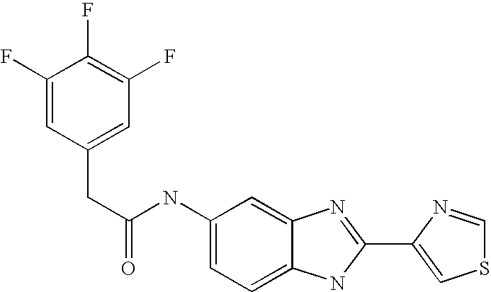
C1=C2C(=CC=C1NC(CC1=CC(F)=C(F)C(F)=C1)=O)NC(C1=CSC=N1)=N2
